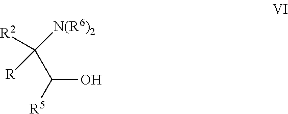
C([R2])([N(R6)2])(C([R5])O)[R]
